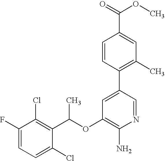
FC1=CC=C(Cl)C(C(OC2=C(N)N=CC(C3=C(C)C=C(C(=O)OC)C=C3)=C2)C)=C1Cl
